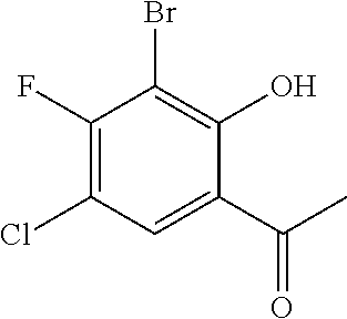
C1(F)=C(Cl)C=C(C(C)=O)C(O)=C1Br
